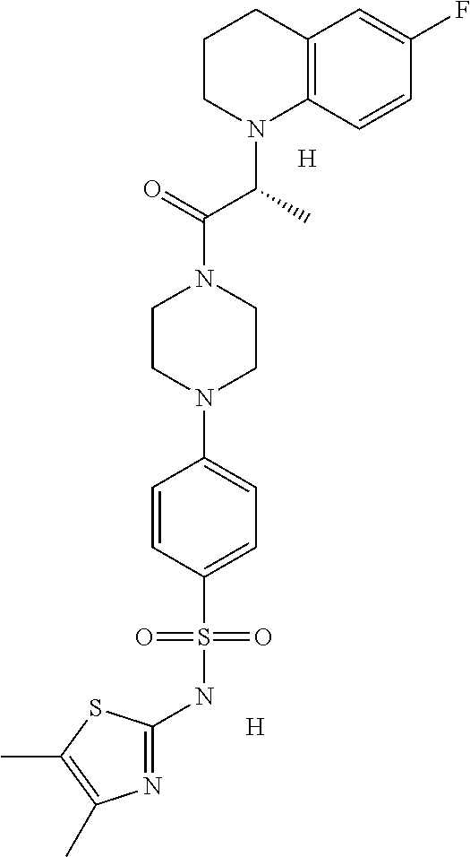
C12=C(C=CC(F)=C1)N(C(C)C(N1CCN(C3=CC=C(S(NC4=NC(C)=C(C)S4)(=O)=O)C=C3)CC1)=O)CCC2.[H].[H]
